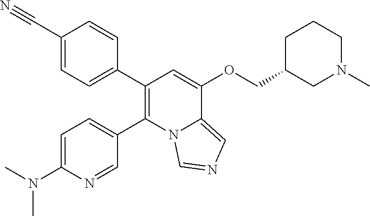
C1(C#N)=CC=C(C2=C(C3=CC=C(N(C)C)N=C3)N3C(=CN=C3)C(OCC3CN(C)CCC3)=C2)C=C1
